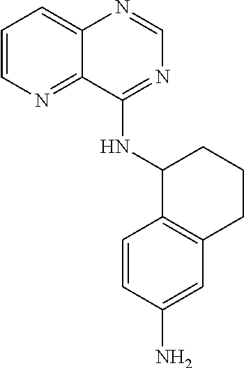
C1=CN=C2C(=C1)N=CN=C2NC1C2=C(C=C(N)C=C2)CCC1
